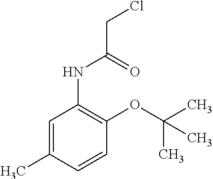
C1=CC(C)=CC(NC(CCl)=O)=C1OC(C)(C)C
